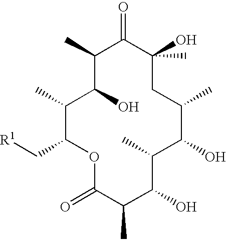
C1(C)C(C[R1])OC(=O)C(C)C(O)C(C)C(O)C(C)CC(O)(C)C(=O)C(C)C1O
